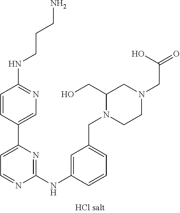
C1=CC(C2=CC=NC(NC3=CC(CN4CCN(CC(=O)O)CC4CO)=CC=C3)=N2)=CN=C1NCCCN
